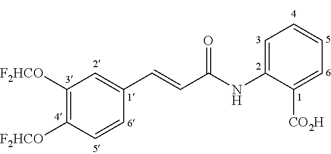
C1([F2HCO])=C([F2HCO])C=CC(C=CC(NC2=CC=CC=C2[CO2H])=O)=C1
